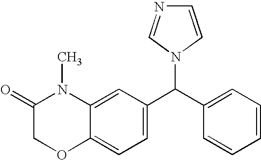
C1(=O)COC2=CC=C(C(C3=CC=CC=C3)N3C=NC=C3)C=C2N1C
